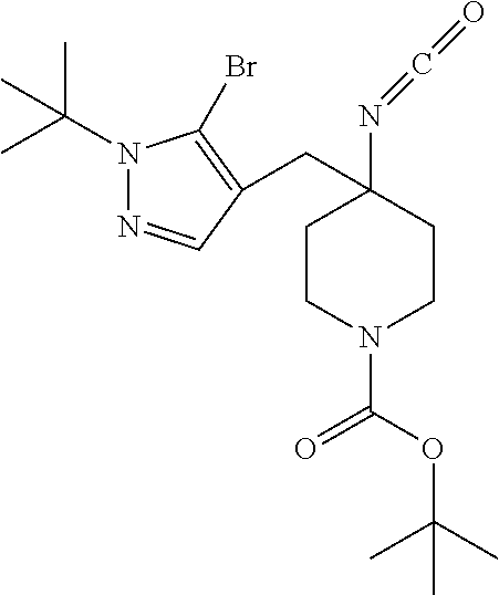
N1(C(C)(C)C)N=CC(CC2(N=C=O)CCN(C(OC(C)(C)C)=O)CC2)=C1Br
